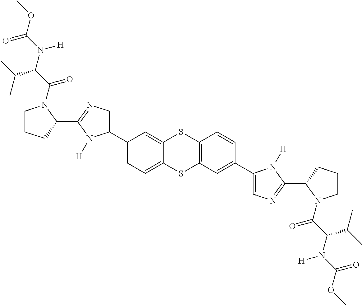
C1CCC(C2=NC=C(C3=CC=C4C(=C3)SC3=C(C=C(C5=CN=C(C6CCCN6C(C(N(C(OC)=O)[H])C(C)C)=O)N5[H])C=C3)S4)N2[H])N1C(C(N(C(OC)=O)[H])C(C)C)=O
